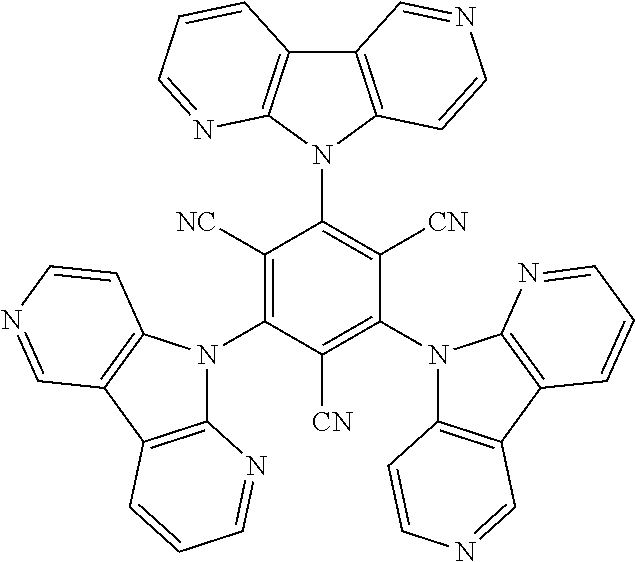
C12=C(N(C3=C([CN])C(N4C5=C(C6=C4N=CC=C6)C=NC=C5)=C([CN])C(N4C5=C(C6=C4C=CN=C6)C=CC=N5)=C3[NC])C3=C1C=CC=N3)C=CN=C2
